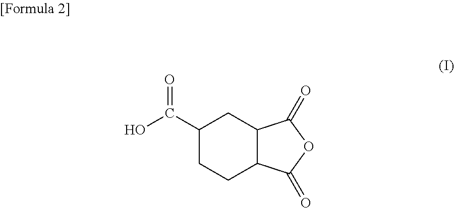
C1(C(O)=O)CCC2C(C1)C(=O)OC2=O
